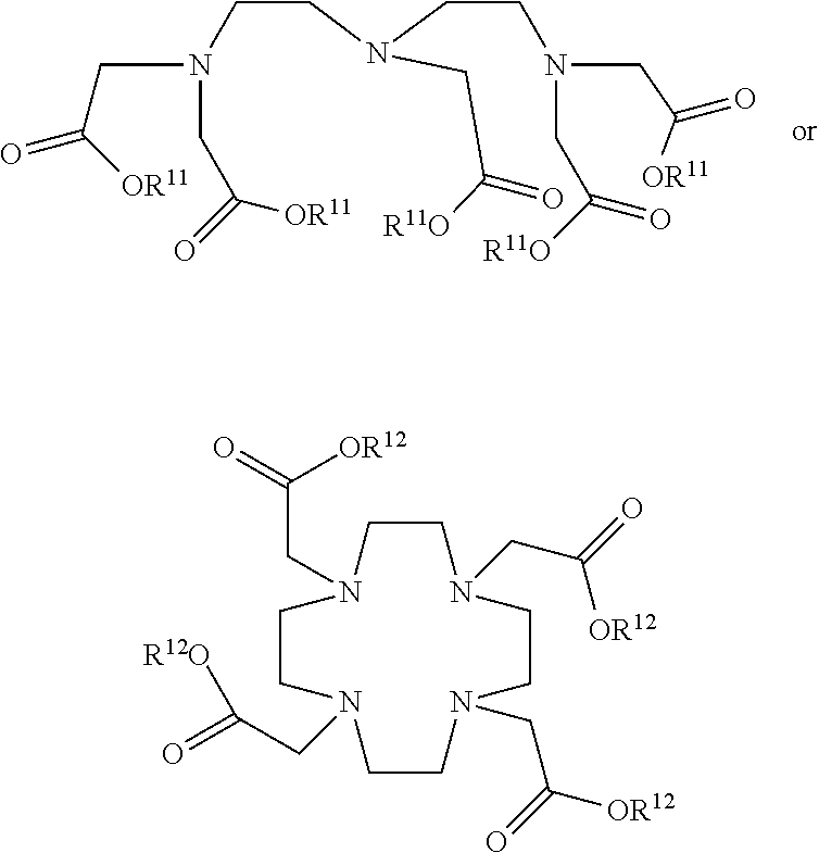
C(CN(CCN(CC([OR11])=O)CC([R11O])=O)CC([R11O])=O)N(CC([OR11])=O)CC([OR11])=O.C1CN(CC(=O)[R12O])CCN(CC([OR12])=O)CCN(CC(=O)[OR12])CCN1CC(=O)[OR12]
